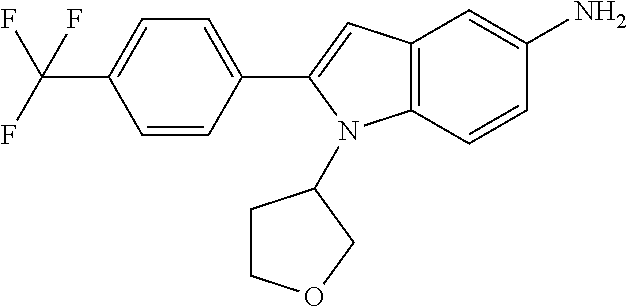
C1=C(C(F)(F)F)C=CC(C2=CC3=C(N2C2CCOC2)C=CC(N)=C3)=C1
